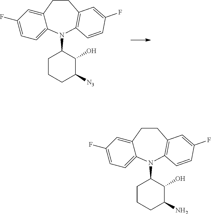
C12=CC(F)=CC=C1N(C1CCCC([N3])C1O)C1=C(CC2)C=C(F)C=C1.C12=CC(F)=CC=C1N(C1CCCC(N)C1O)C1=C(CC2)C=C(F)C=C1
